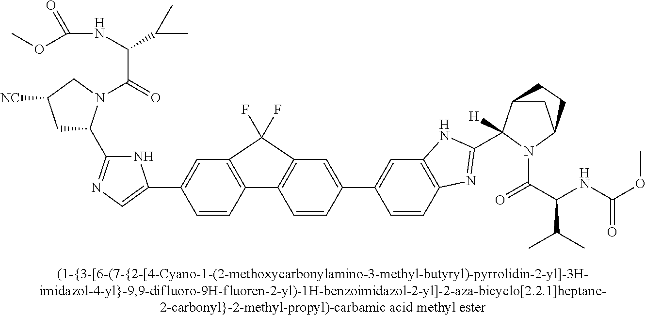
C1C(C2=NC=C(C3=CC4=C(C=C3)C3=C(C=C(C5=CC6=C(C=C5)N=C(C5([H])C7CC(N5C(C(NC(OC)=O)C(C)C)=O)CC7)N6)C=C3)C4(F)F)N2)N(C(=O)C(NC(=O)OC)C(C)C)CC1[NC]
